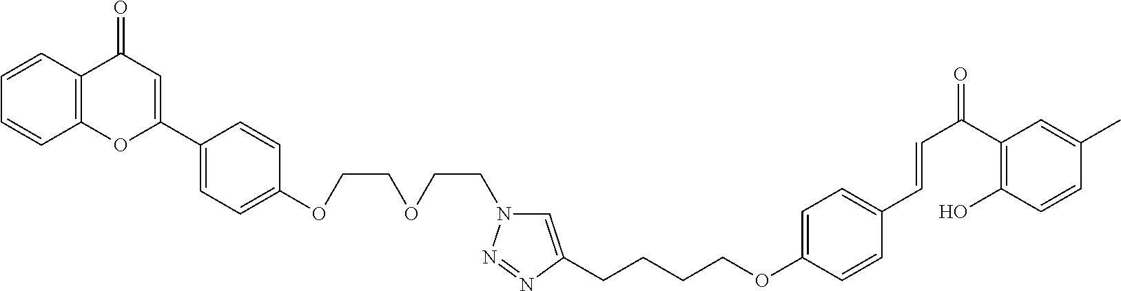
C12=C(C=CC=C1)C(=O)C=C(C1=CC=C(OCCOCCN3C=C(CCCCOC4=CC=C(C=CC(=O)C5=C(O)C=CC(C)=C5)C=C4)N=N3)C=C1)O2
